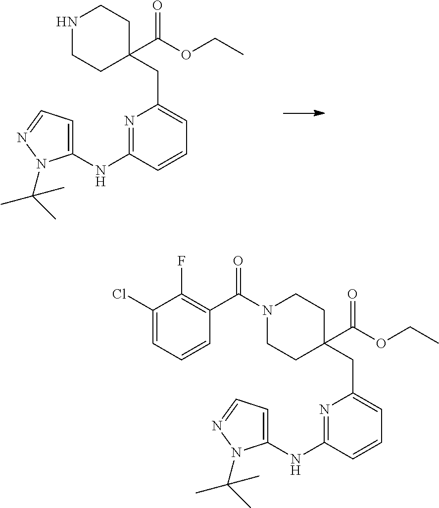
N1=C(NC2=CC=NN2C(C)(C)C)C=CC=C1CC1(C(OCC)=O)CCNCC1.N1=C(NC2=CC=NN2C(C)(C)C)C=CC=C1CC1(C(OCC)=O)CCN(C(C2=C(F)C(Cl)=CC=C2)=O)CC1
